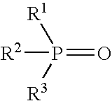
P(=O)([R2])([R1])[R3]
